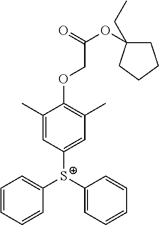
[S+](C1=CC(C)=C(OCC(OC2(CC)CCCC2)=O)C(C)=C1)(C1=CC=CC=C1)C1=CC=CC=C1
